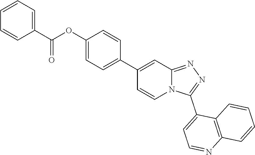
N12C(=NN=C1C1=CC=NC3=C1C=CC=C3)C=C(C1=CC=C(OC(C3=CC=CC=C3)=O)C=C1)C=C2
